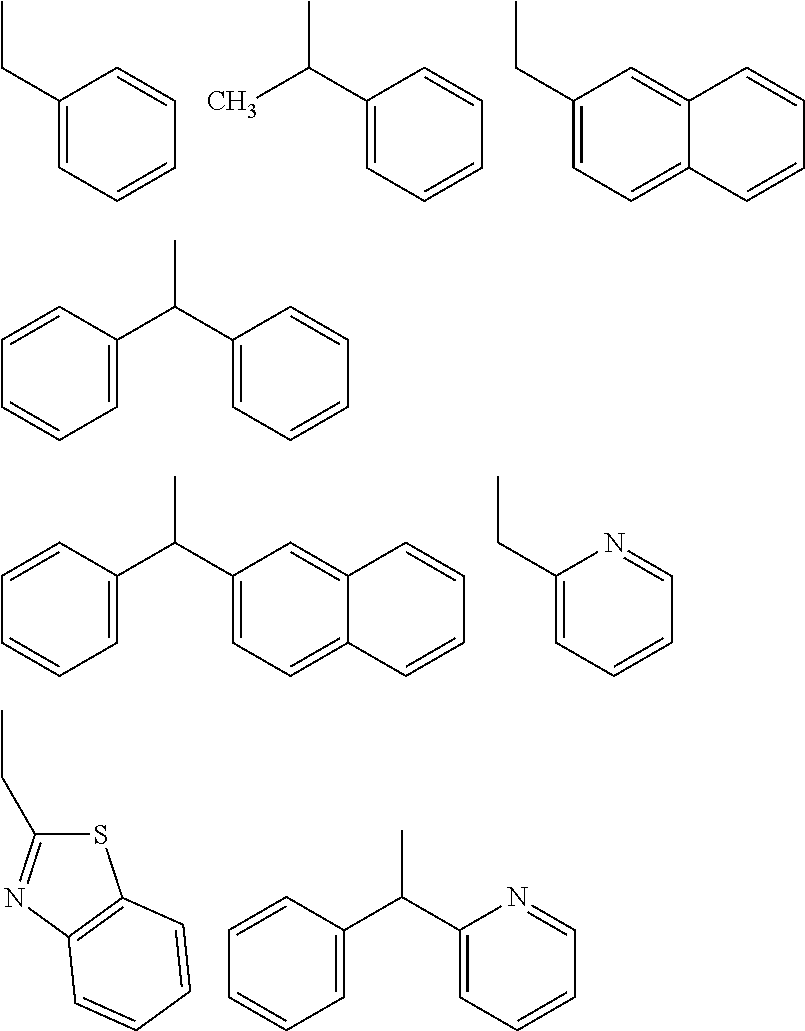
C1(CC)=CC=CC=C1.C1(C(C)C)=CC=CC=C1.C1(CC)=CC=C2C(=C1)C=CC=C2.C1(C(C)C2=CC=CC=C2)=CC=C2C(=C1)C=CC=C2.C1(CC)=CC=CC=N1.S1C(CC)=NC2=C1C=CC=C2.C1(C(C)C2=CC=CC=C2)=CC=CC=N1.C1(C(C)C2=CC=CC=C2)=CC=CC=C1
